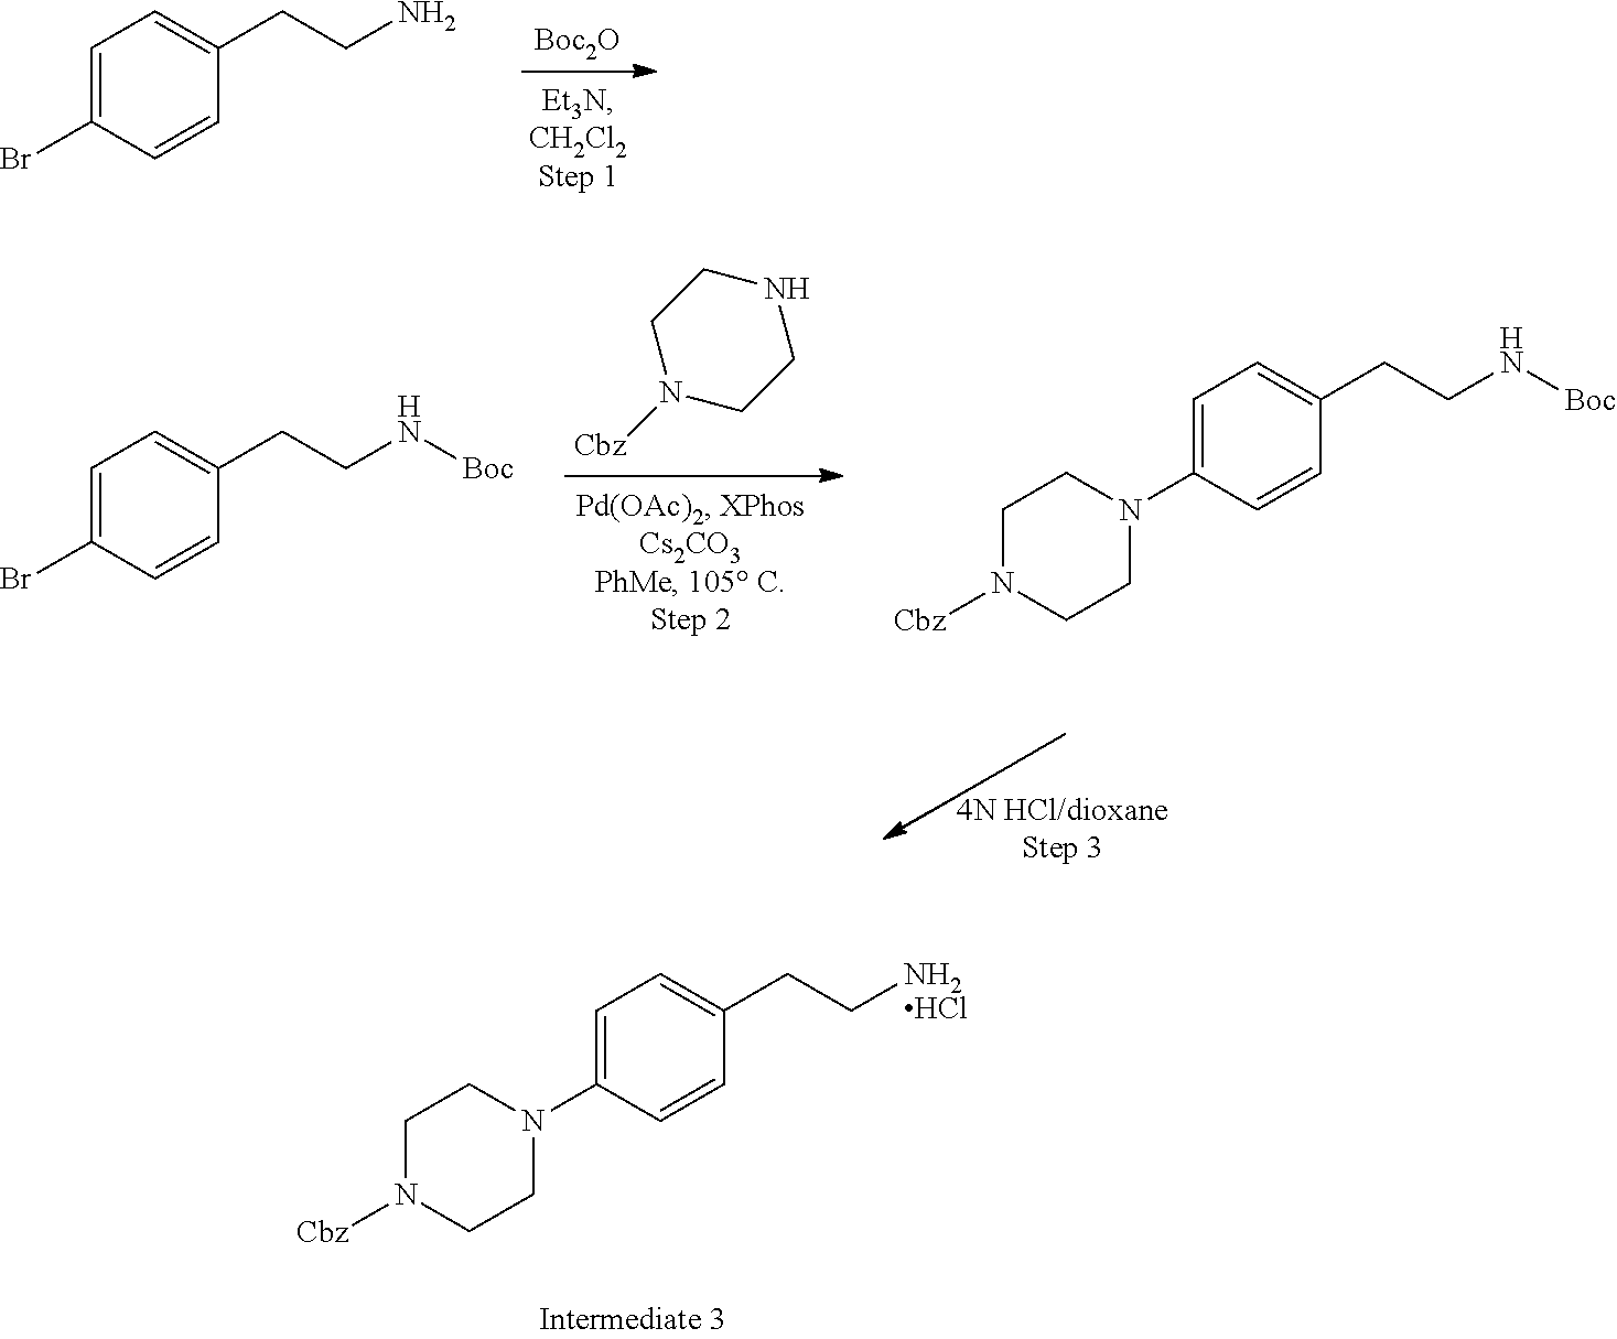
C1=C(Br)C=CC(CCN)=C1.[Boc2O].C1=C(Br)C=CC(CCN[Boc])=C1.N1CCN([Cbz])CC1.C1=C(N2CCN([Cbz])CC2)C=CC(CCN[Boc])=C1.C1=C(N2CCN([Cbz])CC2)C=CC(CC[NH2HCl])=C1
